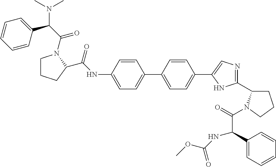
N(C1=CC=C(C2=CC=C(C3=CN=C(C4CCCN4C(=O)C(C4=CC=CC=C4)NC(OC)=O)N3)C=C2)C=C1)C(=O)C1CCCN1C(=O)C(N(C)C)C1=CC=CC=C1
